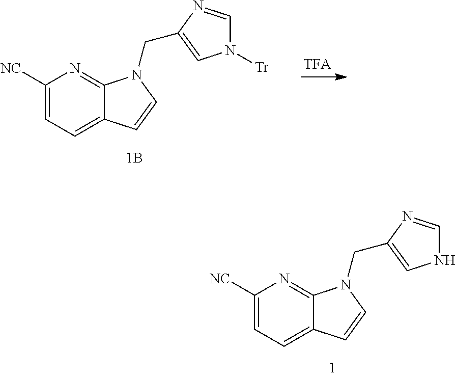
C1([NC])=CC=C2C(=N1)N(CC1=CNC=N1)C=C2.C1([NC])=CC=C2C(=N1)N(CC1=CN([Tr])C=N1)C=C2
